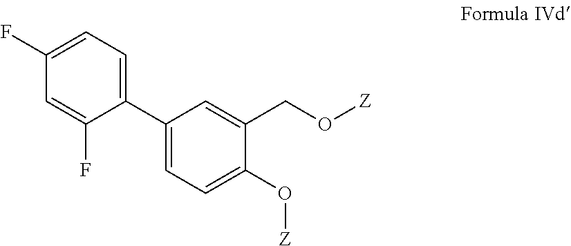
C1(F)=CC=C(C2=CC=C(O[Z])C(CO[Z])=C2)C(F)=C1
